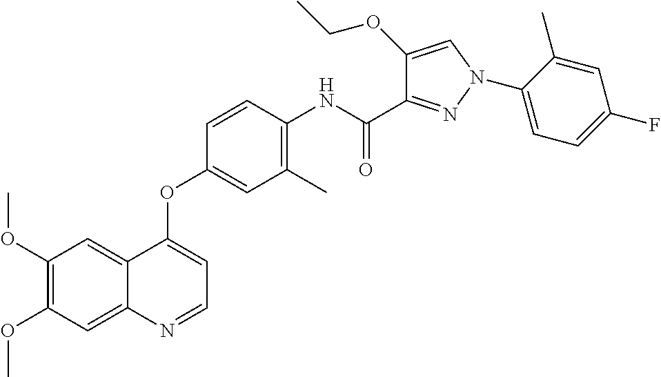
C1(OC)=C(OC)C=C2C(=C1)C(OC1=CC(C)=C(NC(C3=NN(C4=CC=C(F)C=C4C)C=C3OCC)=O)C=C1)=CC=N2
